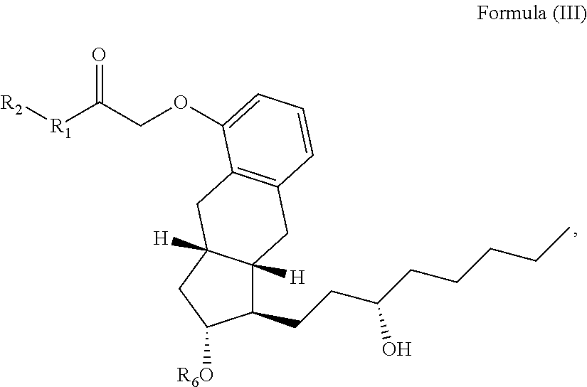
C(CC(CCCCC)O)C1C2([H])C([H])(CC1[R6O])CC1=C(C2)C=CC=C1OCC([R1][R2])=O
